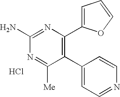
C1(N)=NC(C2=CC=CO2)=C(C2=CC=NC=C2)C([Me])=N1.Cl
